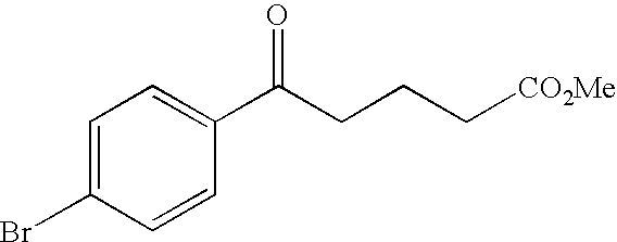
C1=C(Br)C=CC(C(CCC[CO2Me])=O)=C1
